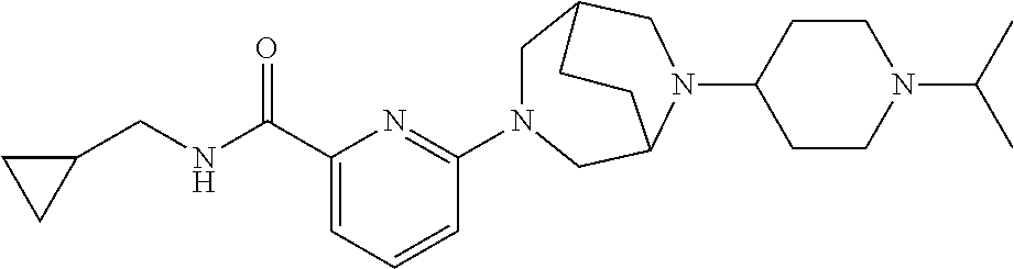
C(C1=CC=CC(N2CC3CN(C4CCN(C(C)C)CC4)C(C2)CC3)=N1)(NCC1CC1)=O
